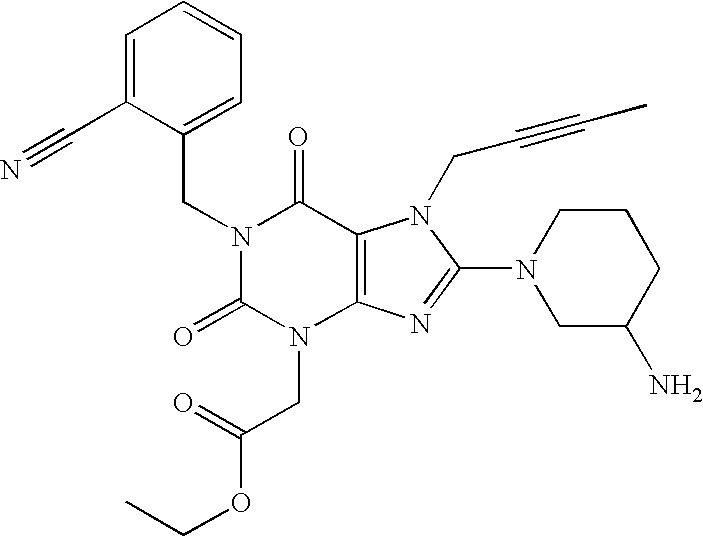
C1=C(C#N)C(CN2C(=O)N(CC(OCC)=O)C3=C(C2=O)N(CC#CC)C(N2CC(N)CCC2)=N3)=CC=C1
